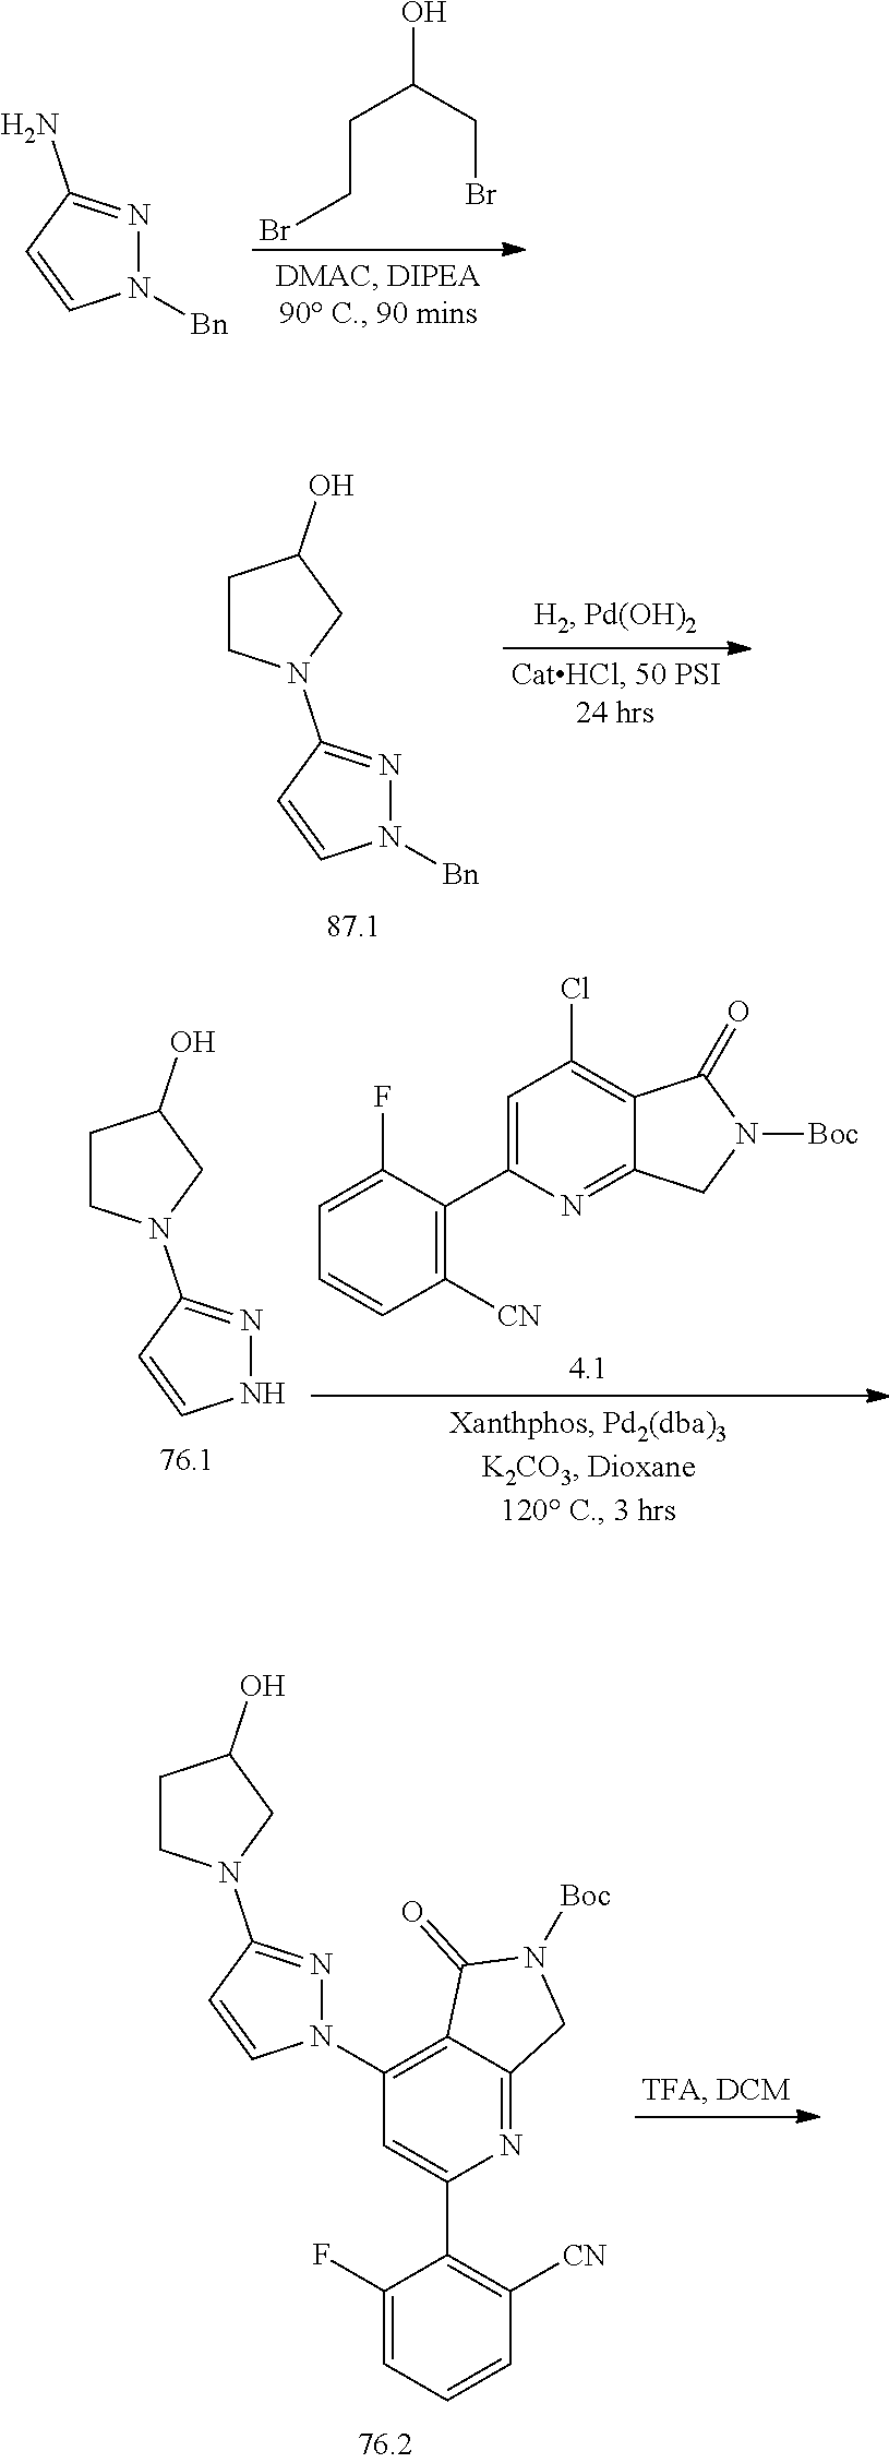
BrCCC(O)CBr.N1([Bn])N=C(N)C=C1.N1([Bn])N=C(N2CC(O)CC2)C=C1.N1N=C(N2CC(O)CC2)C=C1.C1=C(F)C(C2=CC(Cl)=C3C(=N2)CN([Boc])C3=O)=C([CN])C=C1.N1(C2=C3C(=NC(C4=C([CN])C=CC=C4F)=C2)CN([Boc])C3=O)N=C(N2CC(O)CC2)C=C1
